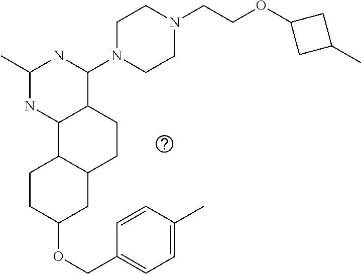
C1(OCC2=CC=C(C)C=C2)CC2C(CC1)C1C(CC2)C(N2CCN(CCOC3CC(C)C3)CC2)NC(C)N1
